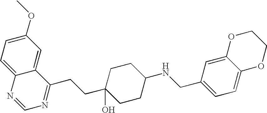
C1(OC)=CC=C2C(=C1)C(CCC1(O)CCC(NCC3=CC=C4C(=C3)OCCO4)CC1)=NC=N2
